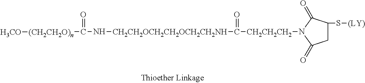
C1C(S[(LY)])C(=O)N([CH2CH2CH2]C([CH2CH2OCH2CH2OCH2CH2NH]NC([(CH2CH2O)n][H3CO])=O)=O)C1=O
